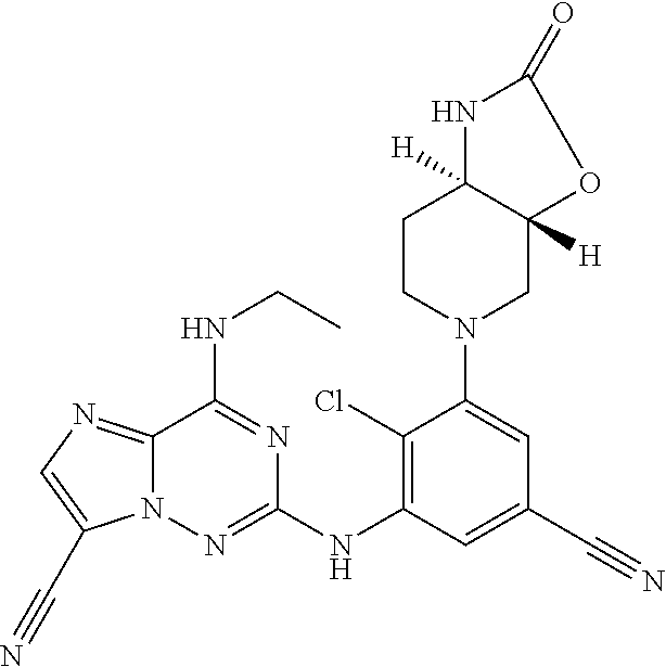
N12C(=NC=C1C#N)C(NCC)=NC(NC1=C(Cl)C(N3CC4([H])C([H])(CC3)NC(=O)O4)=CC(C#N)=C1)=N2
